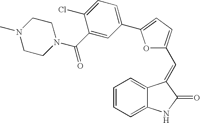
C1=CC=C2C(=C1)C(=CC1=CC=C(C3=CC=C(Cl)C(C(N4CCN(C)CC4)=O)=C3)O1)C(=O)N2
